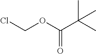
C(OC(C(C)(C)C)=O)Cl
